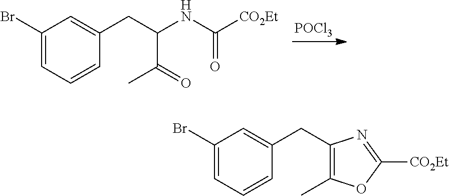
[POCl3].C1(Br)=CC=CC(CC(NC([CO2Et])=O)C(C)=O)=C1.C1(Br)=CC=CC(CC2=C(C)OC([CO2Et])=N2)=C1
